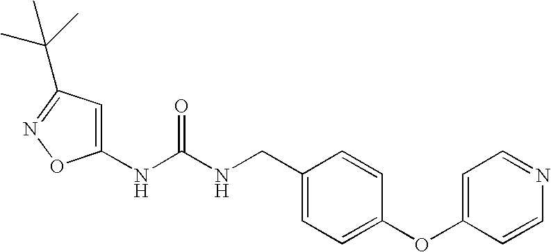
C1(NC(NCC2=CC=C(OC3=CC=NC=C3)C=C2)=O)=CC(C(C)(C)C)=NO1
